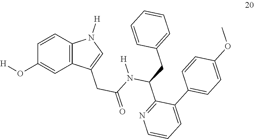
C12=C(N([H])C=C1CC(=O)N(C(CC1=CC=CC=C1)C1=NC=CC=C1C1=CC=C(OC)C=C1)[H])C=CC(O[H])=C2
